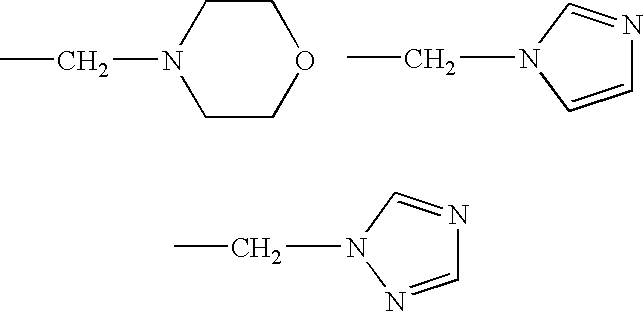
CCN1CCOCC1.C1=CN(CC)C=N1.C1=NN(CC)C=N1
